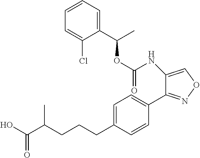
O(C(NC1=CON=C1C1=CC=C(CCCC(C(O)=O)C)C=C1)=O)C(C)C1=CC=CC=C1Cl
